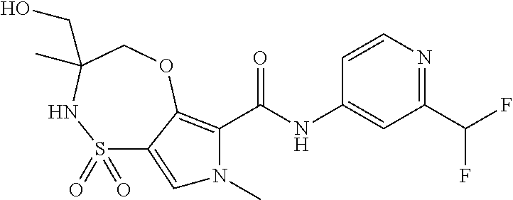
S1(=O)(=O)C2=CN(C)C(C(NC3=CC(C(F)F)=NC=C3)=O)=C2OCC(C)(CO)N1
